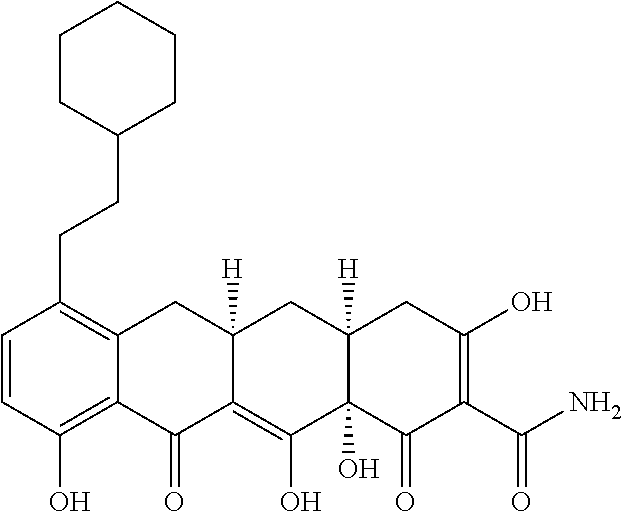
C1=CC(O)=C2C(=C1CCC1CCCCC1)CC1([H])C(=C(O)C3(O)C([H])(C1)CC(O)=C(C(N)=O)C3=O)C2=O
